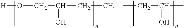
[H]OCC(CC)O.CCC(C)O
